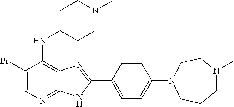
C1(Br)=CN=C2C(=C1NC1CCN(C)CC1)N=C(C1=CC=C(N3CCCN(C)CC3)C=C1)N2
